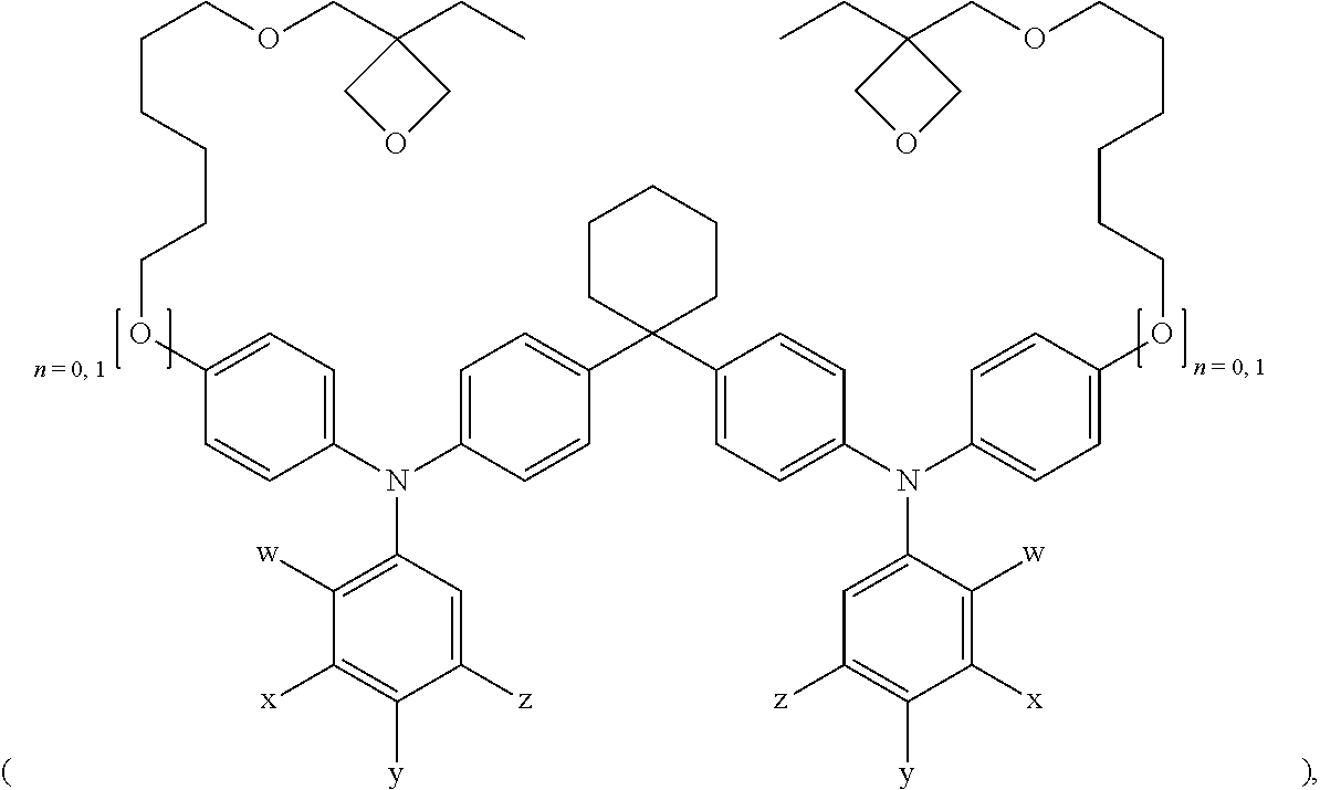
C1(OCCCCCCOCC2(CC)COC2)=CC=C(N(C2=CC=C(C3(C4=CC=C(N(C5=CC=C(OCCCCCCOCC6(CC)COC6)C=C5)C5=CC([z])=C([y])C([x])=C5[w])C=C4)CCCCC3)C=C2)C2=C([w])C([x])=C([y])C([z])=C2)C=C1
